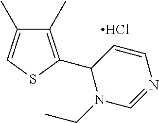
Cl.C1(C)=CSC(C2C=CN=CN2CC)=C1C
